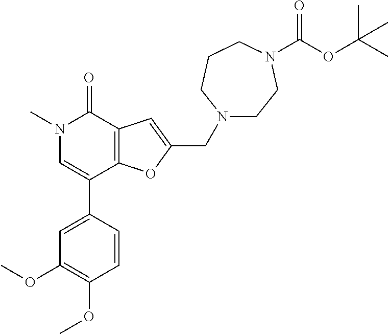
N1(C)C=C(C2=CC(OC)=C(OC)C=C2)C2=C(C1=O)C=C(CN1CCN(C(OC(C)(C)C)=O)CCC1)O2
